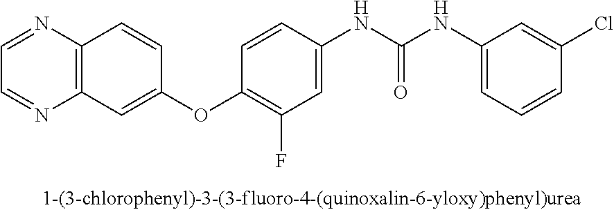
C1=NC2=C(N=C1)C=CC(OC1=C(F)C=C(NC(NC3=CC=CC(Cl)=C3)=O)C=C1)=C2
